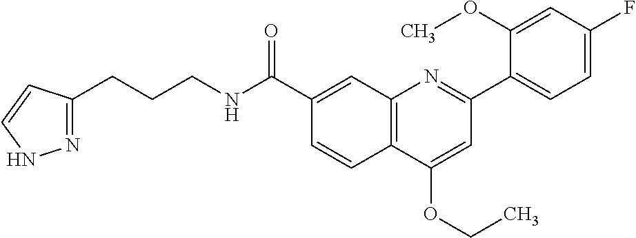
C1(C(NCCCC2=NNC=C2)=O)=CC2=C(C=C1)C(OCC)=CC(C1=CC=C(F)C=C1OC)=N2
